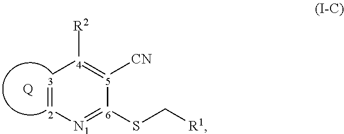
[3]1=[2][N1]=[6](SC[R1])[5]([CN])=[4]1[R2].[Q]
